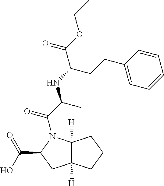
C12([H])C([H])(CCC1)CC(C(O)=O)N2C(C(C)NC(C(OCC)=O)CCC1=CC=CC=C1)=O
